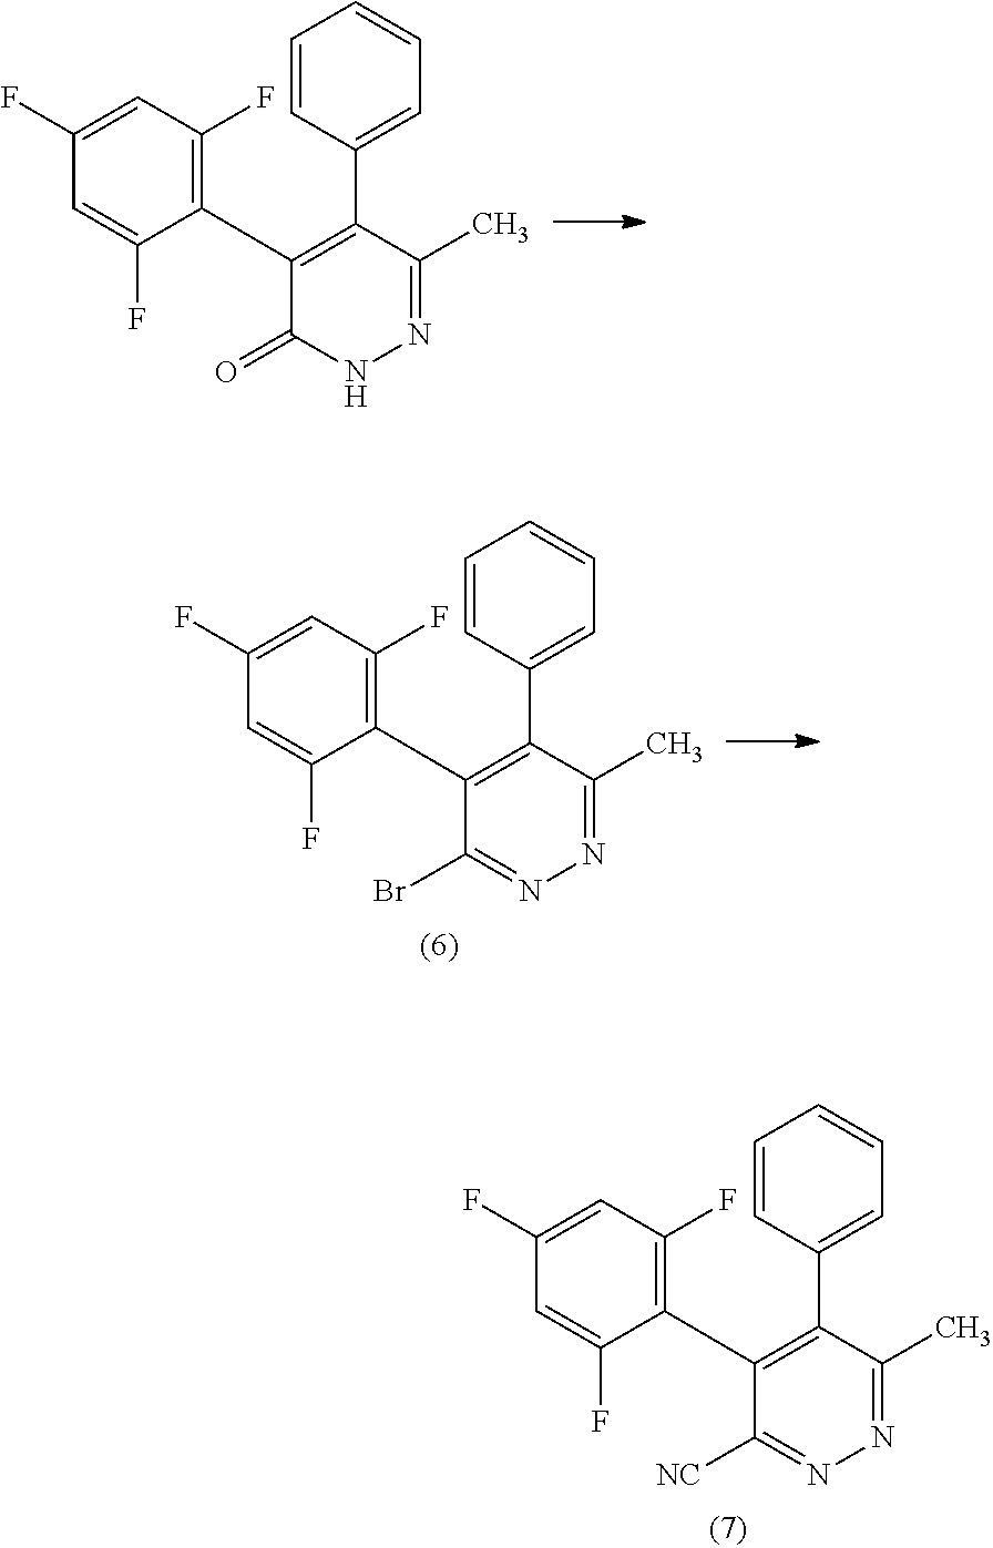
C1(F)=CC(F)=C(C2=C(C3=CC=CC=C3)C(C)=NNC2=O)C(F)=C1.C1(F)=CC(F)=C(C2=C(C3=CC=CC=C3)C(C)=NN=C2[NC])C(F)=C1.C1(F)=CC(F)=C(C2=C(C3=CC=CC=C3)C(C)=NN=C2Br)C(F)=C1
